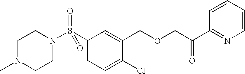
S(C1=CC=C(Cl)C(COCC(C2=NC=CC=C2)=O)=C1)(=O)(=O)N1CCN(C)CC1
